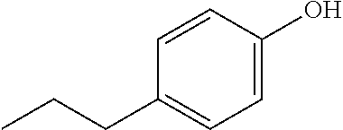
C1=C(O)C=CC(CCC)=C1
